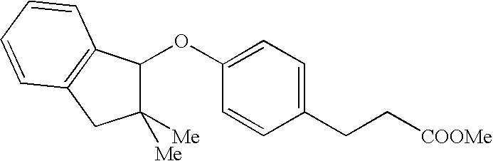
O(C1=CC=C(CC[COOMe])C=C1)C1C([Me])([Me])CC2=C1C=CC=C2
